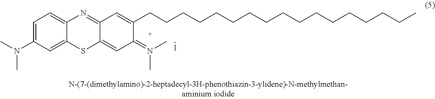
C1=C(N(C)C)C=C2C(=C1)N=C1C(=CC(=N(C)C)C(CCCCCCCCCCCCCCCCC)=C1)S2.I
